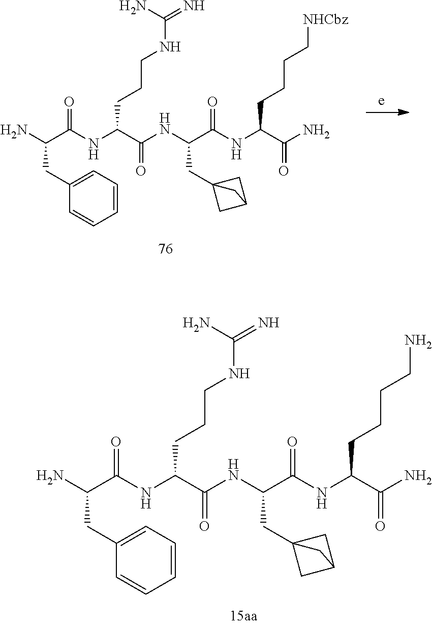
NC(C(=O)NC(CCCNC(=N)N)C(NC(C(NC(C(N)=O)CCCC[NHCbz])=O)CC12CC(C1)C2)=O)CC1=CC=CC=C1.NC(C(=O)NC(CCCNC(=N)N)C(NC(C(NC(C(N)=O)CCCCN)=O)CC12CC(C1)C2)=O)CC1=CC=CC=C1
